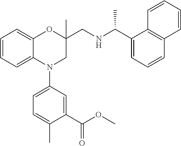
C1=CC=C2C(=C1)N(C1=CC=C(C)C(C(OC)=O)=C1)CC(CNC(C1=CC=CC3=C1C=CC=C3)C)(C)O2
